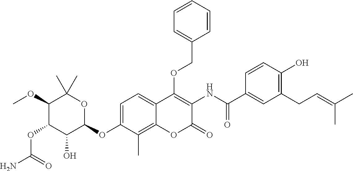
NC(=O)OC1C(O)C(OC2=CC=C3C(=C2C)OC(=O)C(NC(=O)C2=CC(CC=C(C)C)=C(O)C=C2)=C3OCC2=CC=CC=C2)OC(C)(C)C1OC
